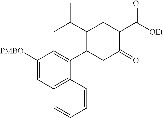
C1(C([OEt])=O)C(=O)CC(C2=CC([PMBO])=CC3=C2C=CC=C3)C(C(C)C)C1
